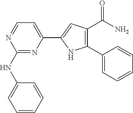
C1=CC=CC(NC2=NC(C3=CC(C(=O)N)=C(C4=CC=CC=C4)N3)=CC=N2)=C1
